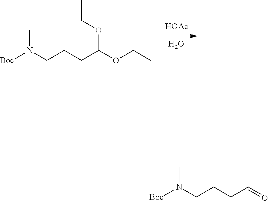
N(CCCC(OCC)OCC)([Boc])C.[HOAc].O.N(CCCC=O)([Boc])C
